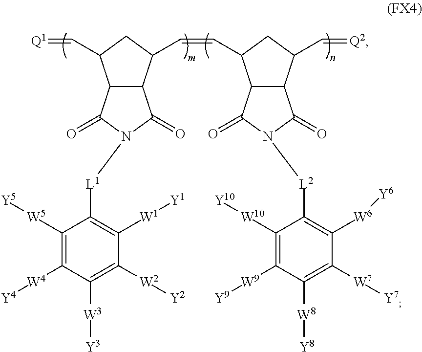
C12C(C(C=CC3C4C(C(C=[Q2])C3)C(=O)N([L2]C3=C([W6][Y6])C([W7][Y7])=C([W8][Y8])C([W9][Y9])=C3[W10][Y10])C4=O)CC1C=[Q1])C(=O)N([L1]C1=C([W1][Y1])C([W2][Y2])=C([W3][Y3])C([W4][Y4])=C1[W5][Y5])C2=O
